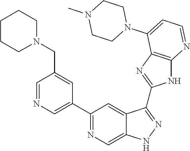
C1=NC=C(C2=NC=C3C(=C2)C(C2=NC4=C(N2)N=CC=C4N2CCN(C)CC2)=NN3)C=C1CN1CCCCC1
